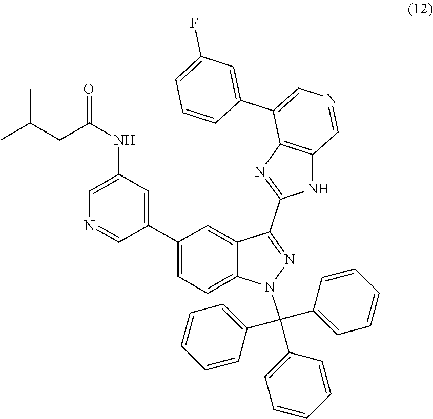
CC(CC(NC1=CN=CC(C2=CC=C3C(=C2)C(C2=NC4=C(N2)C=NC=C4C2=CC(F)=CC=C2)=NN3C(C2=CC=CC=C2)(C2=CC=CC=C2)C2=CC=CC=C2)=C1)=O)C
